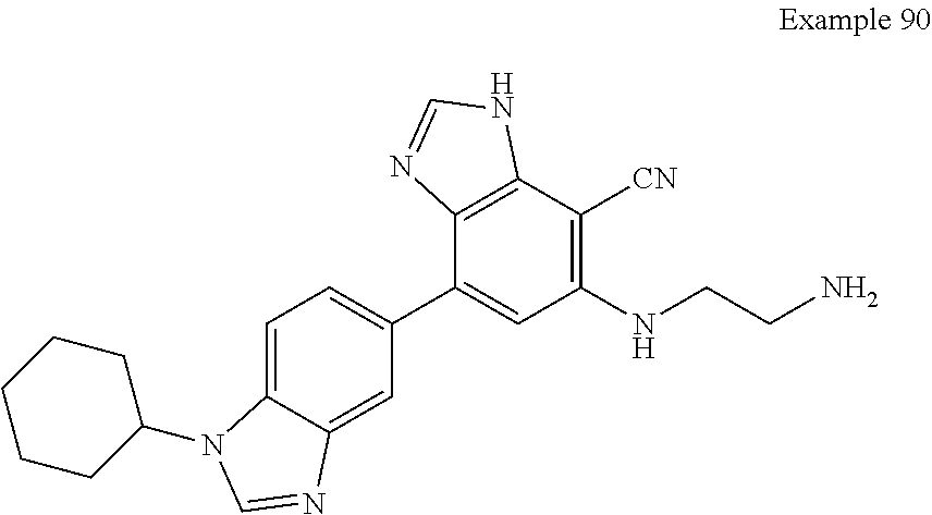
C1(C2=CC(NCCN)=C([CN])C3=C2N=CN3)=CC=C2C(=C1)N=CN2C1CCCCC1
